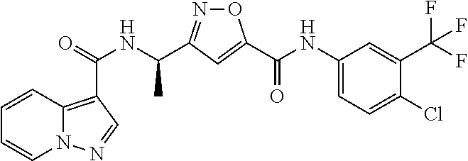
C1=CC2=C(C(=O)NC(C)C3=NOC(C(NC4=CC=C(Cl)C(C(F)(F)F)=C4)=O)=C3)C=NN2C=C1
